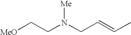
[MeO]CCN(CC=CC)[Me]
